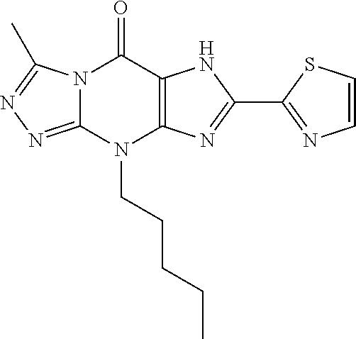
N12C(=NN=C1C)N(CCCCC)C1=C(C2=O)NC(C2=NC=CS2)=N1
